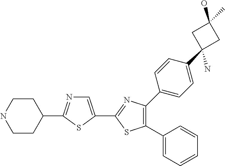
C1(C2=CN=C(C3CCNCC3)S2)=NC(C2=CC=C(C3(N)CC(O)(C)C3)C=C2)=C(C2=CC=CC=C2)S1
